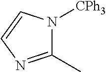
C1(C)=NC=CN1[CPh3]
